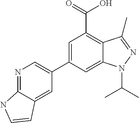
C1=C(C2=CN=C3C(=C2)C=CN3)C=C2C(=C1C(=O)O)C(C)=NN2C(C)C
